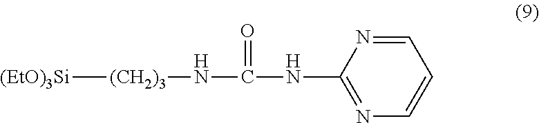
[(EtO)3Si][(CH2)3]NC(NC1=NC=CC=N1)=O
